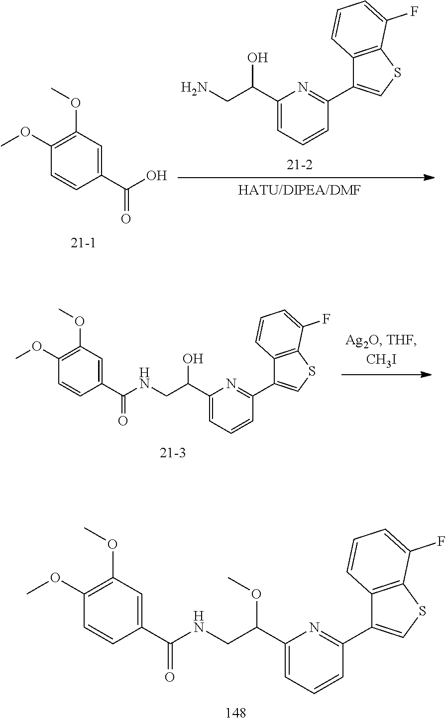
C1(OC)=C(OC)C=C(C(=O)NCC(C2=CC=CC(C3=CSC4=C3C=CC=C4F)=N2)OC)C=C1.C1(OC)=C(OC)C=C(C(O)=O)C=C1.C1(C(CN)O)=CC=CC(C2=CSC3=C2C=CC=C3F)=N1.C1(OC)=C(OC)C=C(C(=O)NCC(C2=CC=CC(C3=CSC4=C3C=CC=C4F)=N2)O)C=C1
